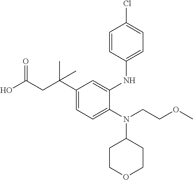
C1(C(CC(O)=O)(C)C)=CC=C(N(CCOC)C2CCOCC2)C(NC2=CC=C(Cl)C=C2)=C1
